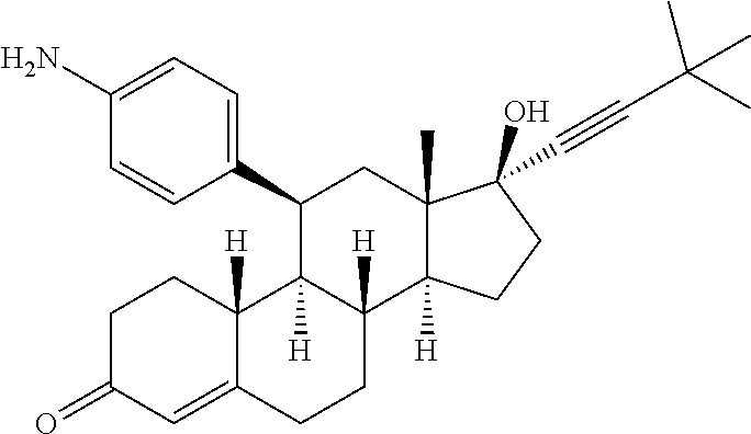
C1=C(N)C=CC(C2C3([H])C([H])(C4([H])C(C)(C2)C(O)(C#CC(C)(C)C)CC4)CCC2=CC(=O)CCC32[H])=C1
